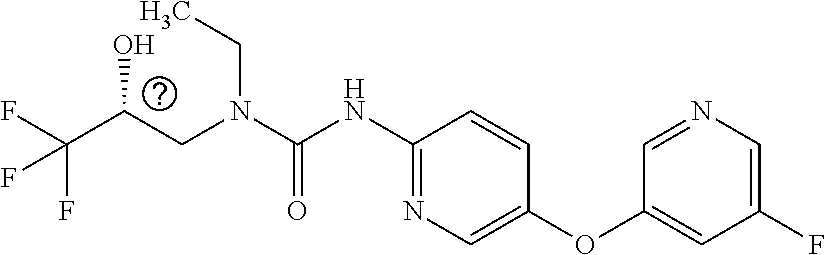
N(C(=O)NC1=NC=C(OC2=CC(F)=CN=C2)C=C1)(CC(O)C(F)(F)F)CC
